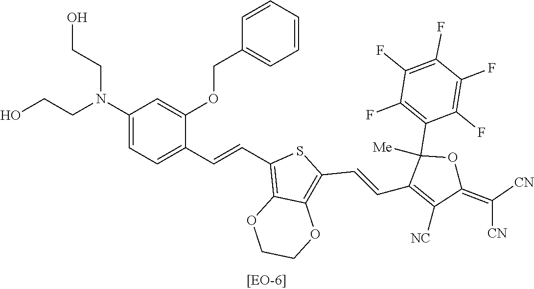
C1(N(CCO)CCO)=CC=C(C=CC2=C3C(=C(C=CC4=C([NC])C(=C([CN])[CN])OC4([Me])C4=C(F)C(F)=C(F)C(F)=C4F)S2)OCCO3)C(OCC2=CC=CC=C2)=C1
